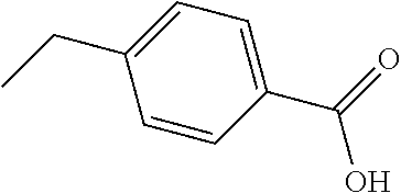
C1=CC(C(=O)O)=CC=C1CC
